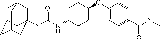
C1C2CC3CC(NC(NC4CCC(OC5=CC=C(C(NC)=O)C=C5)CC4)=O)(CC1C3)C2
